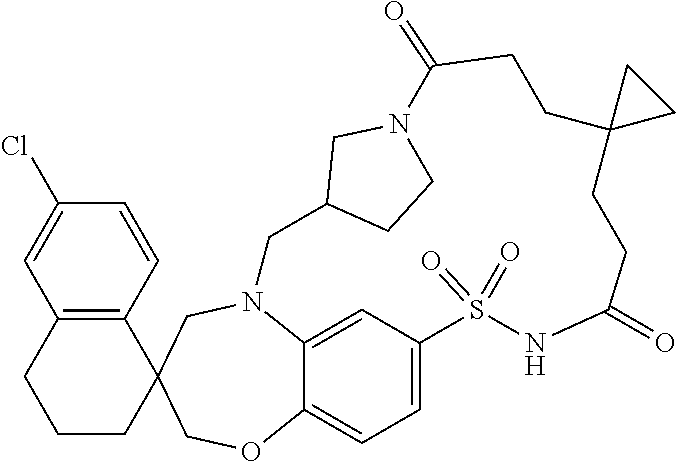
N12C3=CC(=CC=C3OCC3(C4=C(C=C(Cl)C=C4)CCC3)C1)S(=O)(=O)NC(=O)CCC1(CCC(=O)N3CCC(C2)C3)CC1
